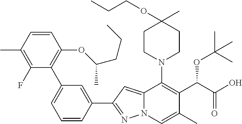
C1=CC(C)=C(F)C(C2=CC=CC(C3=NN4C(=C3)C(N3CCC(C)(OCCC)CC3)=C(C(C(O)=O)OC(C)(C)C)C(C)=C4)=C2)=C1OC(C)CCC
